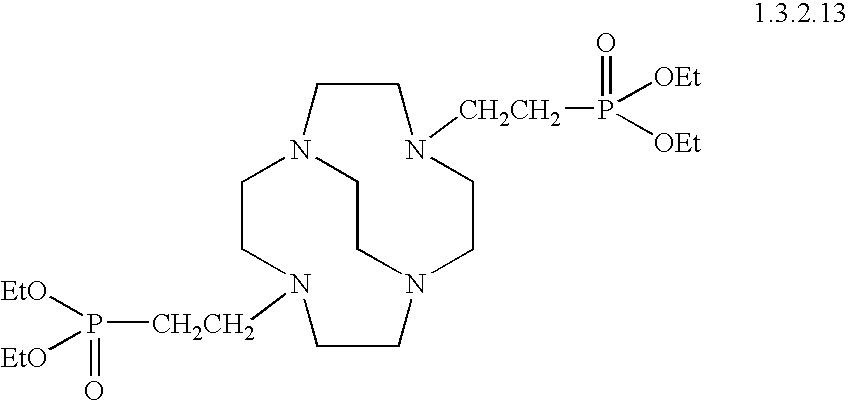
C1CN([CH2CH2]P([EtO])([EtO])=O)CCN2CCN1CCN([CH2CH2]P(=O)([OEt])[OEt])CC2
